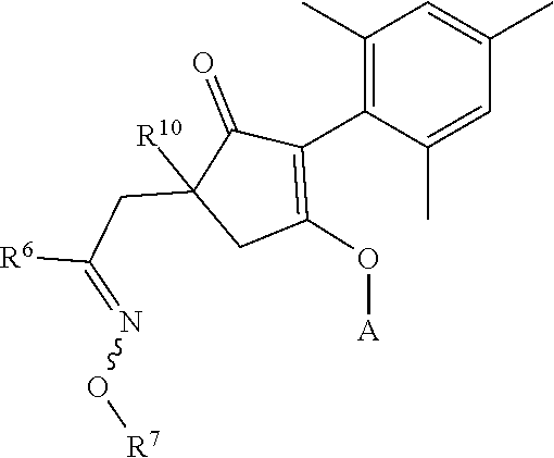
C1(C)=C(C2=C(O[A])CC(CC([R6])=NO[R7])([R10])C2=O)C(C)=CC(C)=C1
